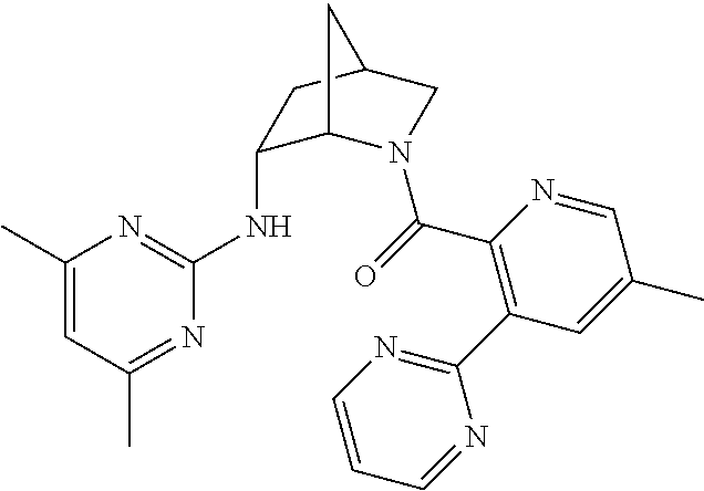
C1(C)=CC(C)=NC(NC2C3N(C(=O)C4=C(C5=NC=CC=N5)C=C(C)C=N4)CC(C2)C3)=N1
